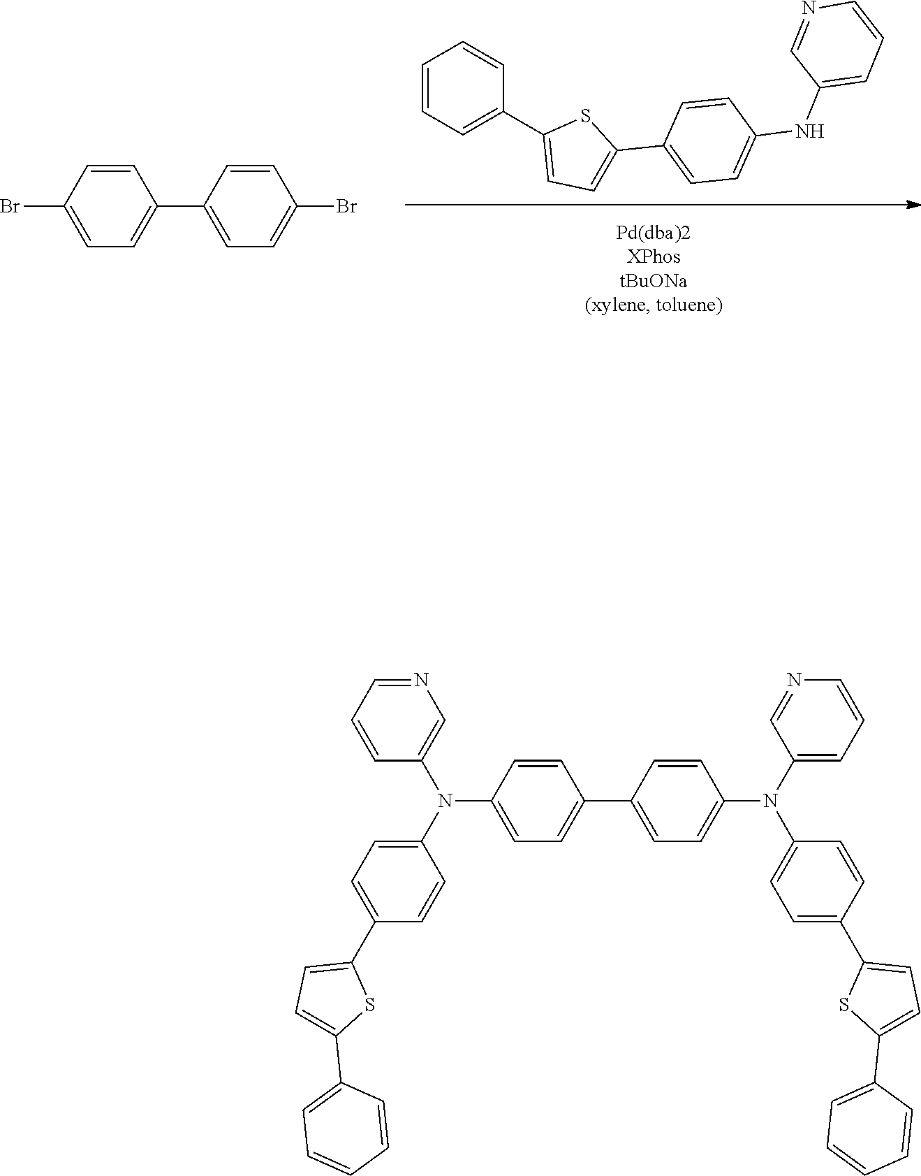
C1=CC(Br)=CC=C1C1=CC=C(Br)C=C1.C1=CC=C(C2=CC=C(C3=CC=C(NC4=CC=CN=C4)C=C3)S2)C=C1.C1=CC(N(C2=CC=CN=C2)C2=CC=C(C3=CC=C(C4=CC=CC=C4)S3)C=C2)=CC=C1C1=CC=C(N(C2=CC=C(C3=CC=C(C4=CC=CC=C4)S3)C=C2)C2=CN=CC=C2)C=C1
